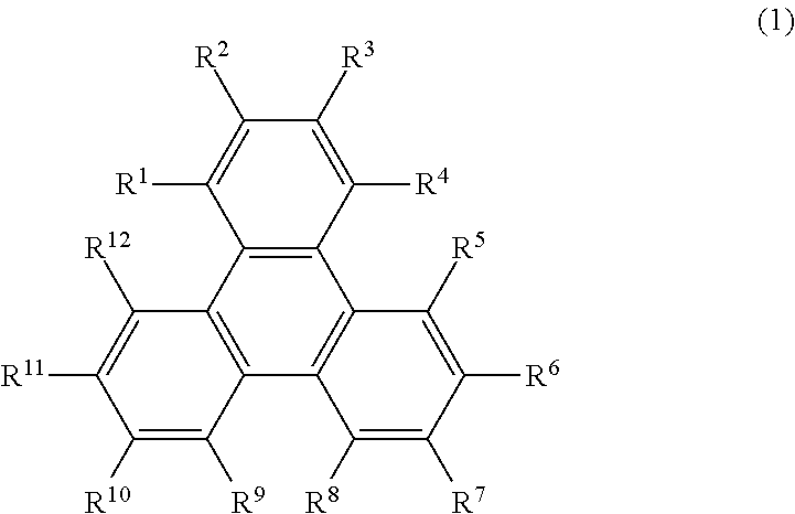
C12=C(C3=C(C4=C1C([R5])=C([R6])C([R7])=C4[R8])C([R9])=C([R10])C([R11])=C3[R12])C([R1])=C([R2])C([R3])=C2[R4]
